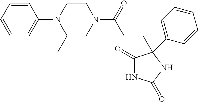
C1=CC=CC=C1N1C(C)CN(C(=O)CCC2(C3=CC=CC=C3)C(=O)NC(=O)N2)CC1
